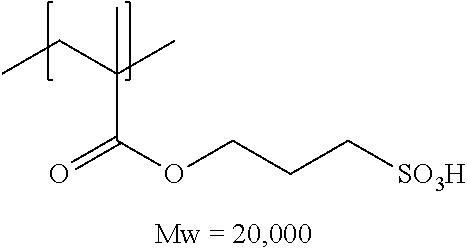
C(C(OCCC[SO3H])=O)(CC)(C)C
